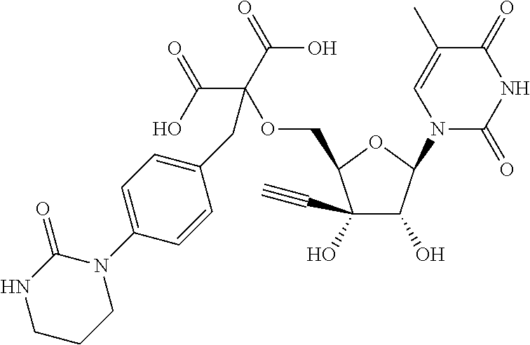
C(C(OCC1C(O)(C#C)C(O)C(N2C(=O)NC(=O)C(C)=C2)O1)(C(O)=O)C(O)=O)C1=CC=C(N2C(=O)NCCC2)C=C1
